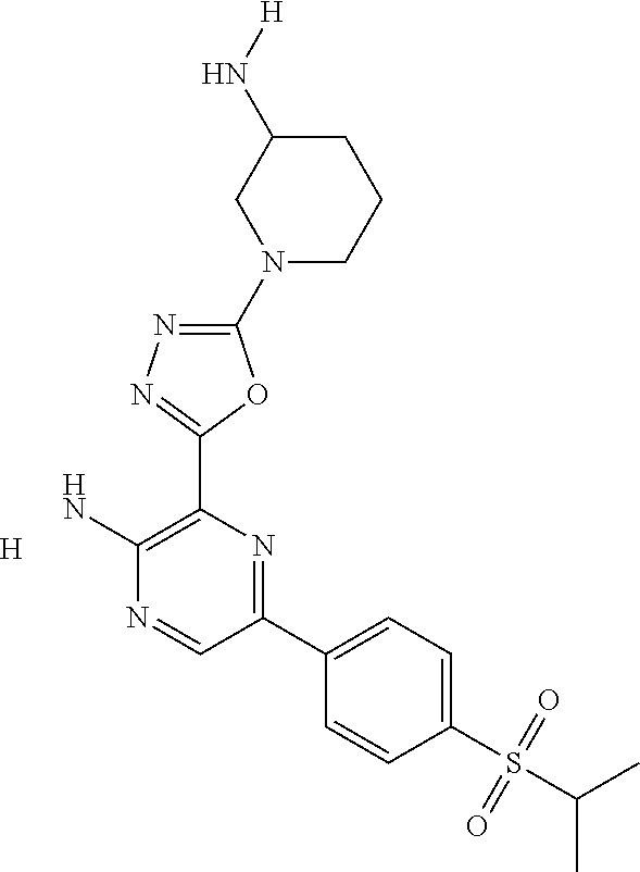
[H].NC1=C(C2=NN=C(N3CCCC(N[H])C3)O2)N=C(C2=CC=C(S(C(C)C)(=O)=O)C=C2)C=N1
